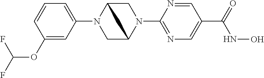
C1(OC(F)F)=CC(N2CC3N(C4=NC=C(C(=O)NO)C=N4)CC2C3)=CC=C1
